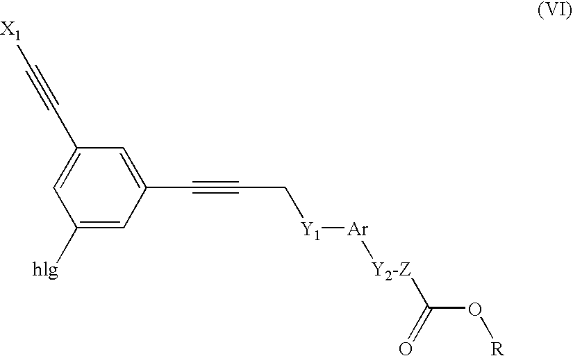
C1([hlg])=CC(C#CC[Y1][Ar][Y2-Z]C(=O)O[R])=CC(C#C[X1])=C1
